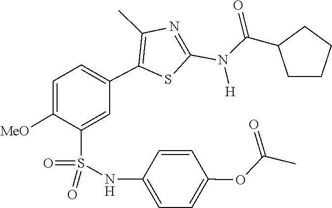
C(C1CCCC1)(N(C1=NC(C)=C(C2=CC=C([MeO])C(S(=O)(NC3=CC=C(OC(=O)C)C=C3)=O)=C2)S1)[H])=O
